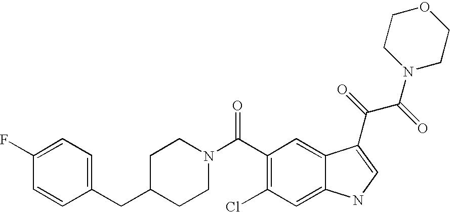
C(C1CCN(C(=O)C2=C(Cl)C=C3C(=C2)C(C(=O)C(=O)N2CCOCC2)=CN3)CC1)C1=CC=C(F)C=C1
